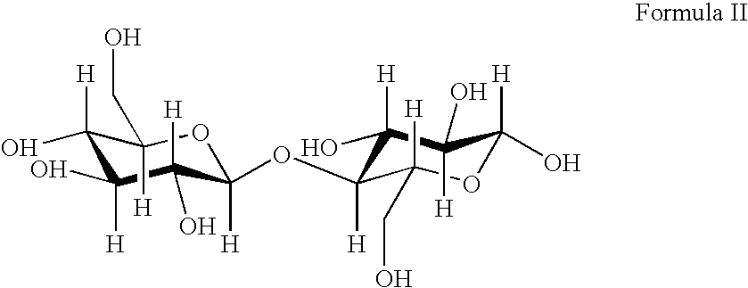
C1([H])(O)C([H])(O)C([H])(O)C([H])(OC2([H])C([H])(O)C([H])(O)C([H])(O)OC2([H])CO)OC1(CO)[H]
